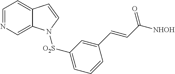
C1=NC=C2C(=C1)C=CN2[O2S]C1=CC=CC(C=CC([NHOH])=O)=C1
